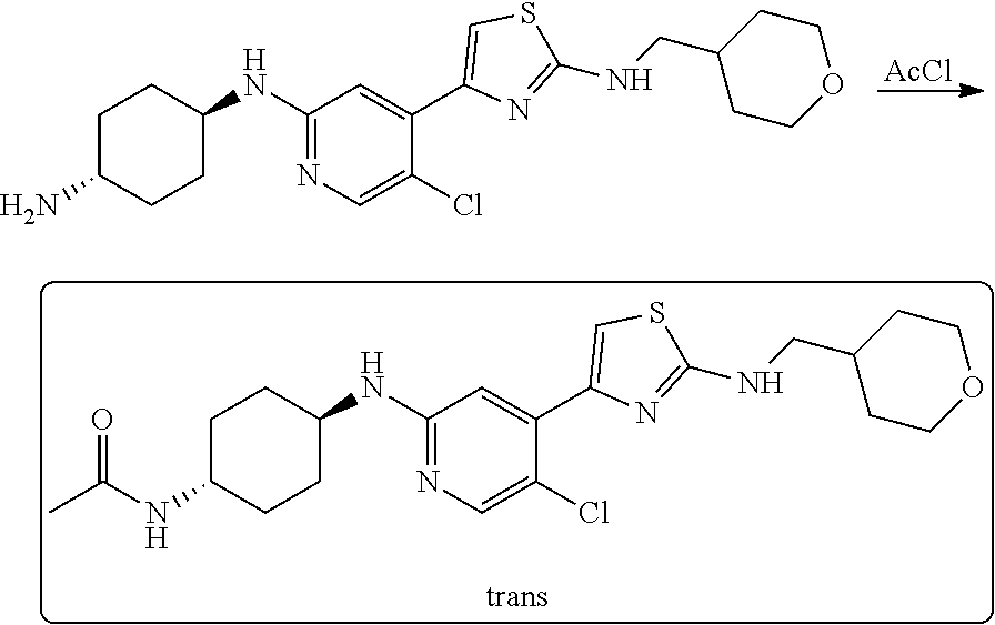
C1C(N)CCC(NC2=NC=C(Cl)C(C3=CSC(NCC4CCOCC4)=N3)=C2)C1.[AcCl].C1C(NC(C)=O)CCC(NC2=NC=C(Cl)C(C3=CSC(NCC4CCOCC4)=N3)=C2)C1
